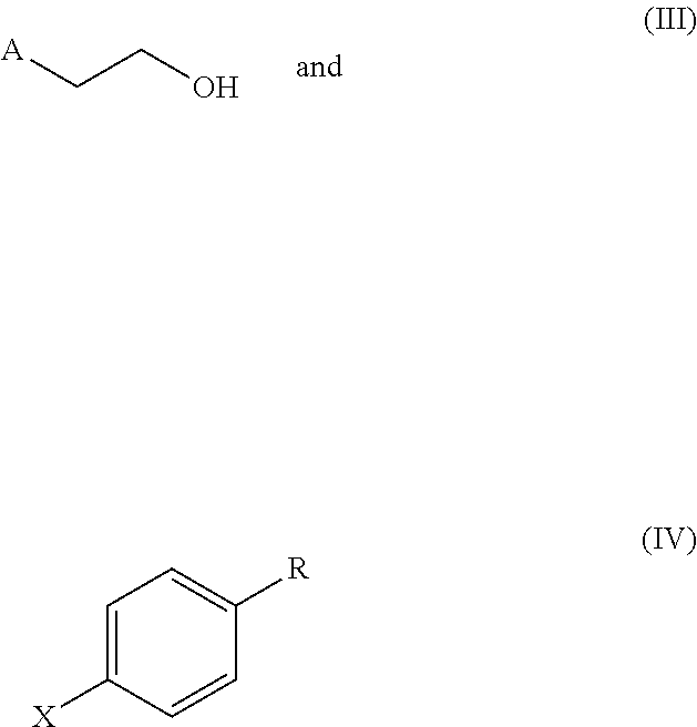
C(CO)[A].C1=C([X])C=CC([R])=C1
